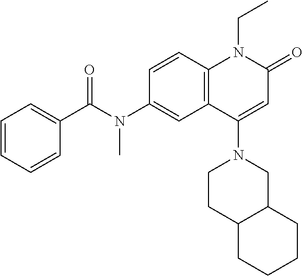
N(C1=CC2=C(C=C1)N(CC)C(=O)C=C2N1CCC2C(C1)CCCC2)(C(C1=CC=CC=C1)=O)C
